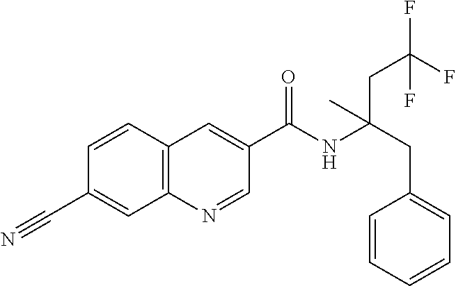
C1=CC2=C(C=C1C#N)N=CC(C(NC(CC1=CC=CC=C1)(CC(F)(F)F)C)=O)=C2
